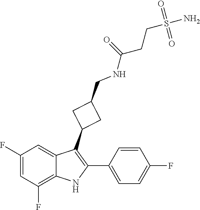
S(=O)(N)(=O)CCC(=O)NCC1CC(C2=C(C3=CC=C(F)C=C3)NC3=C(F)C=C(F)C=C23)C1
